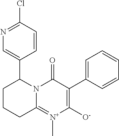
C12=[N+](C)C([O-])=C(C3=CC=CC=C3)C(=O)N1C(C1=CN=C(Cl)C=C1)CCC2
